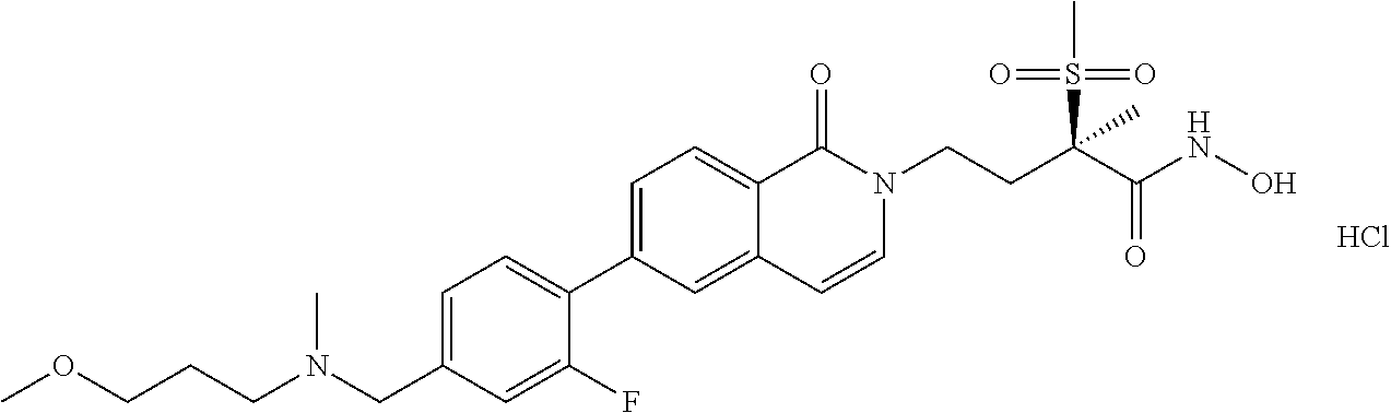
C1=C(CN(CCCOC)C)C=C(F)C(C2=CC=C3C(=C2)C=CN(CCC(C(NO)=O)(S(C)(=O)=O)C)C3=O)=C1.Cl
